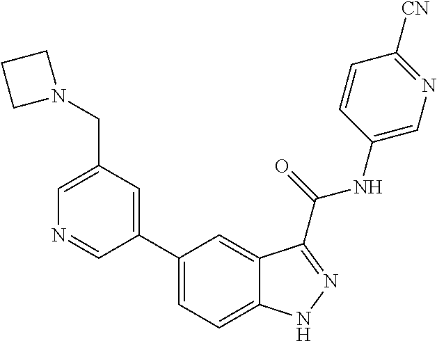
C1(CN2CCC2)=CN=CC(C2=CC=C3C(=C2)C(C(NC2=CN=C([CN])C=C2)=O)=NN3)=C1
